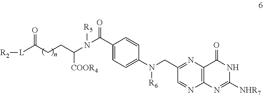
[R2][L]C(CCC(N([R5])C(C1=CC=C(N(CC2=NC3=C(N=C2)N=C([NHR7])NC3=O)[R6])C=C1)=O)[COOR4])=O
